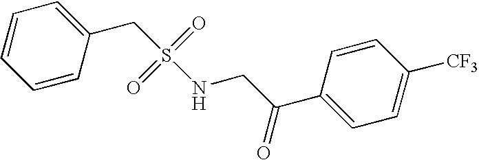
S(=O)(=O)(CC1=CC=CC=C1)NCC(=O)C1=CC=C([CF3])C=C1
